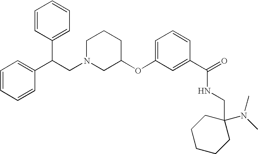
C1CCC(OC2=CC=CC(C(=O)NCC3(N(C)C)CCCCC3)=C2)CN1CC(C1=CC=CC=C1)C1=CC=CC=C1
